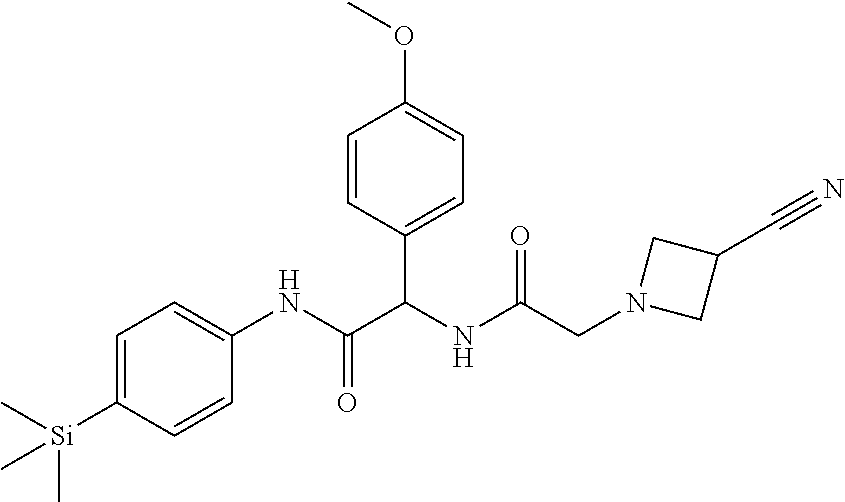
C1=C([Si](C)(C)C)C=CC(NC(=O)C(NC(CN2CC(C#N)C2)=O)C2=CC=C(OC)C=C2)=C1
